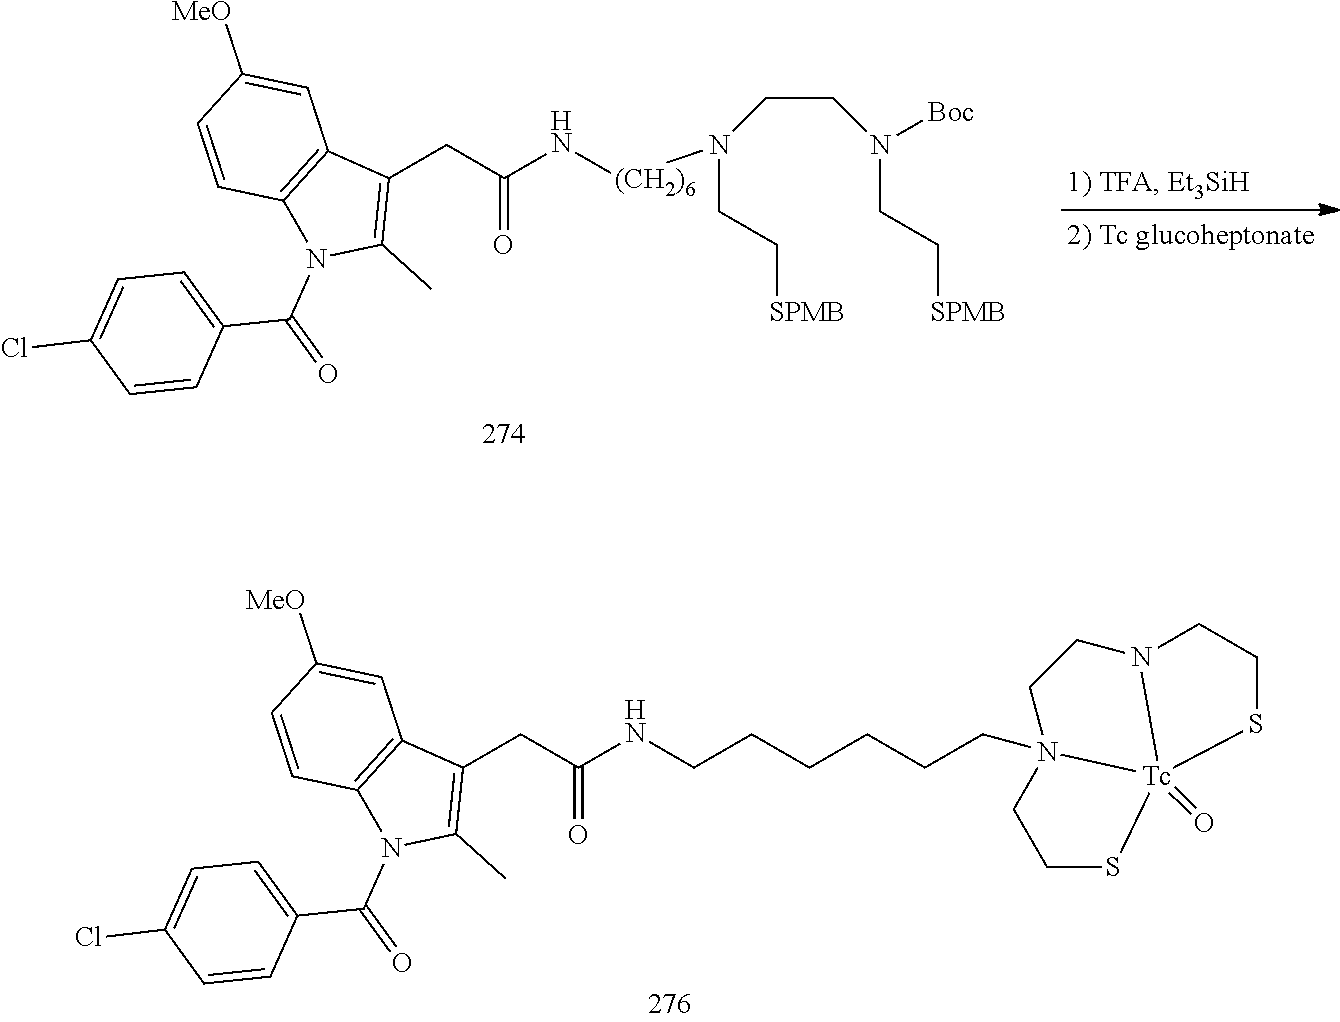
C1=CC2=C(C=C1[MeO])C(CC(NCCCCCCN13CCN4CCS[Tc]41(=O)SCC3)=O)=C(C)N2C(C1=CC=C(Cl)C=C1)=O.C1=CC2=C(C=C1[MeO])C(CC(N[(CH2)6]N(CC[SPMB])CCN(CC[SPMB])[Boc])=O)=C(C)N2C(C1=CC=C(Cl)C=C1)=O
